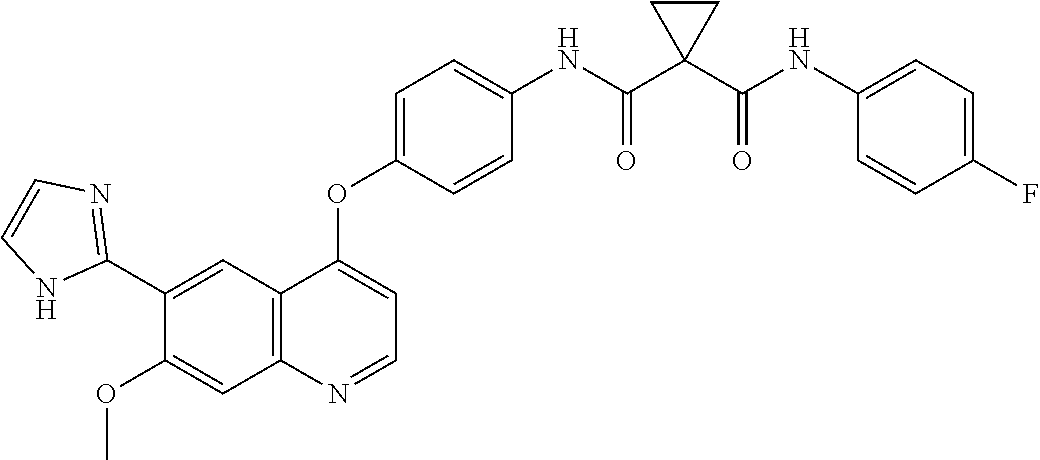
C12=C(N=CC=C1OC1=CC=C(NC(C3(C(NC4=CC=C(F)C=C4)=O)CC3)=O)C=C1)C=C(OC)C(C1=NC=CN1)=C2
